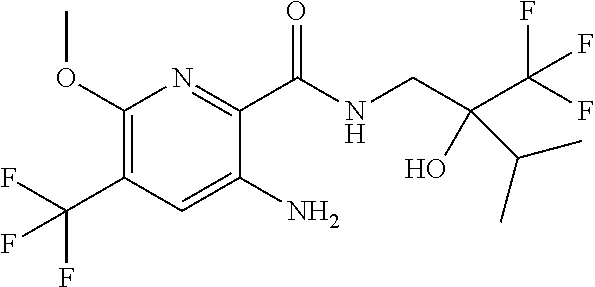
C1(OC)=C(C(F)(F)F)C=C(N)C(C(NCC(C(F)(F)F)(O)C(C)C)=O)=N1
